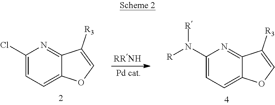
C1(Cl)=CC=C2C(=N1)C([R3])=CO2.C1(N([R])[R])=CC=C2C(=N1)C([R3])=CO2
